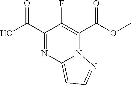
C1(C(O)=O)=NC2=CC=NN2C(C(OC)=O)=C1F
